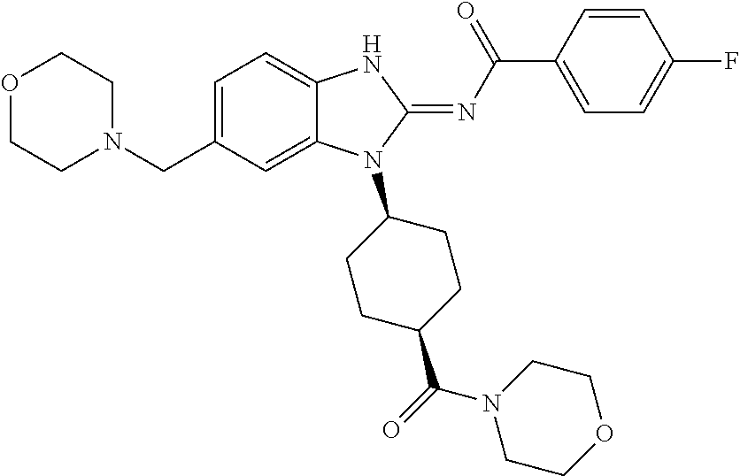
C1=C(CN2CCOCC2)C=C2C(=C1)NC(=NC(C1=CC=C(F)C=C1)=O)N2C1CCC(C(=O)N2CCOCC2)CC1
